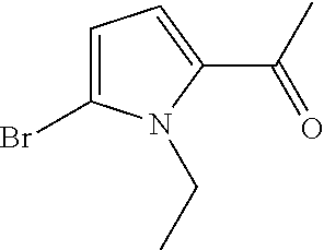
C1=C(Br)N(CC)C(C(C)=O)=C1
